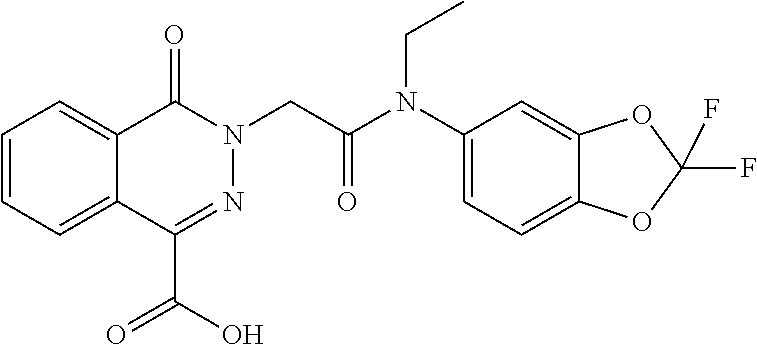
C1=CC=C2C(=C1)C(=O)N(CC(=O)N(CC)C1=CC=C3C(=C1)OC(F)(F)O3)N=C2C(=O)O
